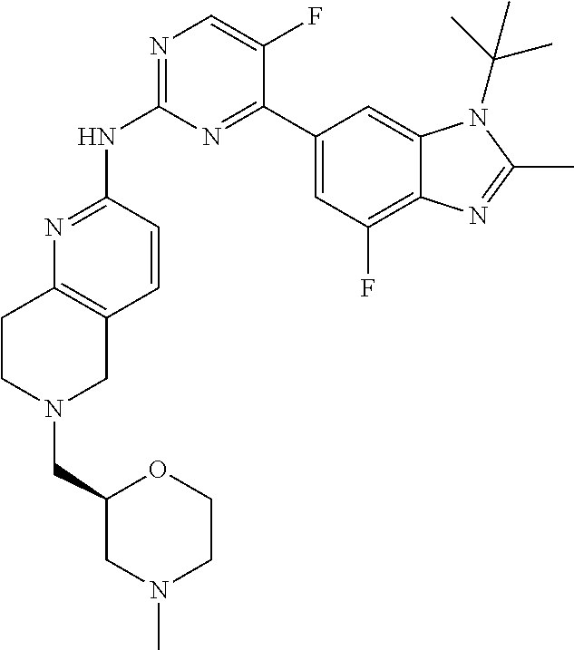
N1=C(NC2=NC=C(F)C(C3=CC(F)=C4C(=C3)N(C(C)(C)C)C(C)=N4)=N2)C=CC2=C1CCN(CC1OCCN(C)C1)C2
